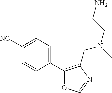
C1([NC])=CC=C(C2=C(CN(C)CCN)N=CO2)C=C1
